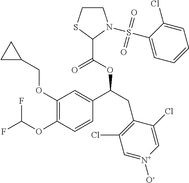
C1(OCC2CC2)=C(OC(F)F)C=CC(C(CC2=C(Cl)C=[N+]([O-])C=C2Cl)OC(=O)C2SCCN2S(=O)(=O)C2=CC=CC=C2Cl)=C1
